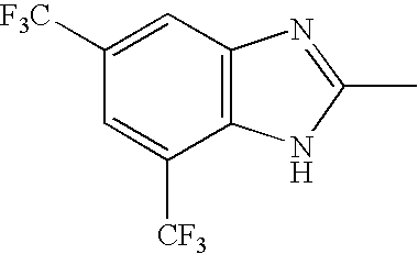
C1=C([CF3])C2=C(C=C1[F3C])N=C(C)N2
